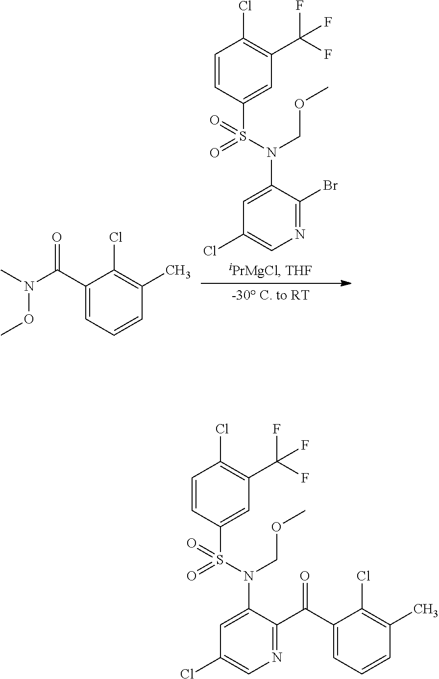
C1=C(N(S(=O)(=O)C2=CC(C(F)(F)F)=C(Cl)C=C2)COC)C(Br)=NC=C1Cl.N(C)(C(C1=CC=CC(C)=C1Cl)=O)OC.C1=C(N(S(=O)(=O)C2=CC(C(F)(F)F)=C(Cl)C=C2)COC)C(C(C2=CC=CC(C)=C2Cl)=O)=NC=C1Cl
